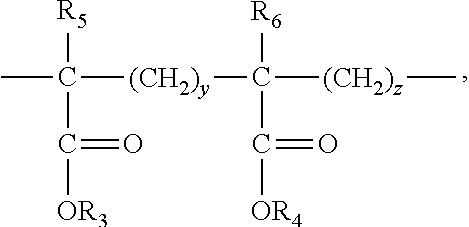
[R5]C(C)(C([OR3])=O)[(CH2)y]C([R6])(C(=O)[OR4])[(CH2)z]C
